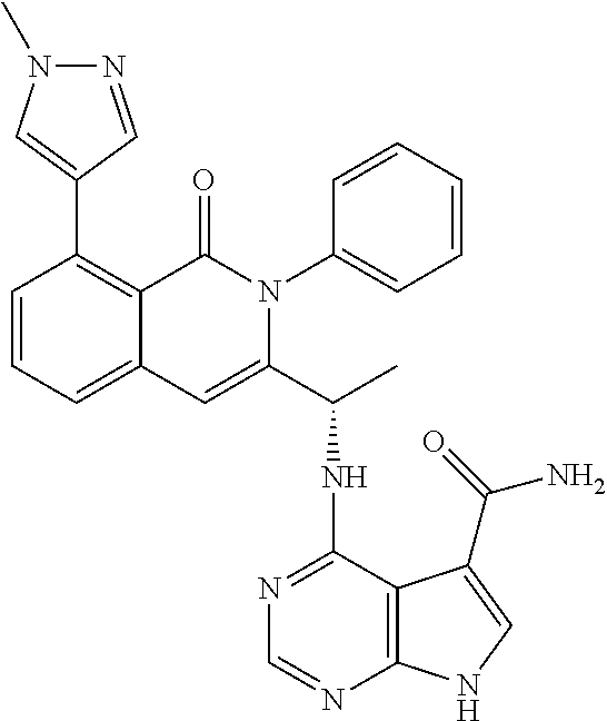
C1=CC=C2C(=C1C1=CN(C)N=C1)C(=O)N(C1=CC=CC=C1)C(C(C)NC1=NC=NC3=C1C(C(=O)N)=CN3)=C2
